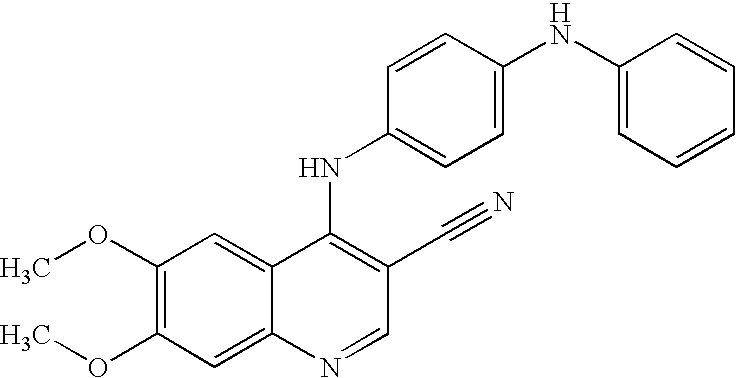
C1(OC)=C(OC)C=C2C(=C1)C(NC1=CC=C(NC3=CC=CC=C3)C=C1)=C(C#N)C=N2
